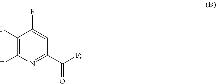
C1(F)=C(F)N=C(C(F)=O)C=C1F
